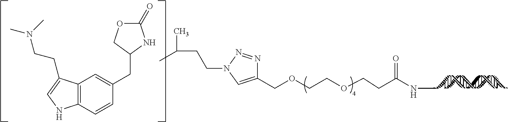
C1(COCCOCCC(NC)=O)=CN(CCC(C)C)N=N1.C1(=O)OCC(CC2=CC3=C(C=C2)NC=C3CCN(C)C)N1
